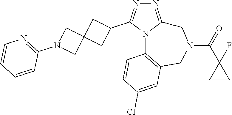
N1=C2N(C(C3CC4(C3)CN(C3=NC=CC=C3)C4)=N1)C1=C(CN(C(=O)C3(F)CC3)C2)C=C(Cl)C=C1
